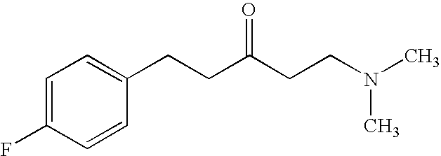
C1=C(F)C=CC(CCC(CCN(C)C)=O)=C1
